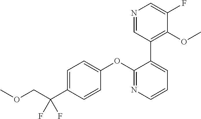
C1(OC2=CC=C(C(COC)(F)F)C=C2)=NC=CC=C1C1=C(OC)C(F)=CN=C1
